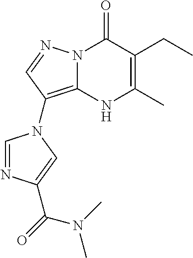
N12C(=C(N3C=NC(C(=O)N(C)C)=C3)C=N1)NC(C)=C(CC)C2=O
